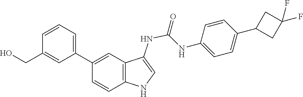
C1=CC(NC(=O)NC2=CNC3=C2C=C(C2=CC=CC(CO)=C2)C=C3)=CC=C1C1CC(F)(F)C1
